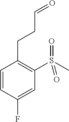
C1=CC(F)=CC(S(C)(=O)=O)=C1CCC=O
